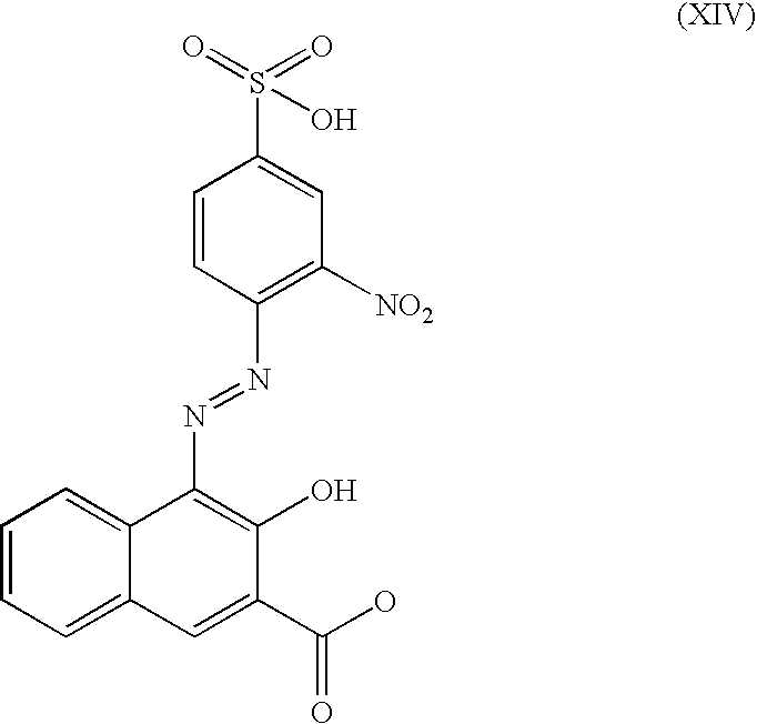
C1=CC=C2C(=C1)C(N=NC1=C([NO2])C=C(S(=O)(=O)O)C=C1)=C(O)C(C(O)=O)=C2
